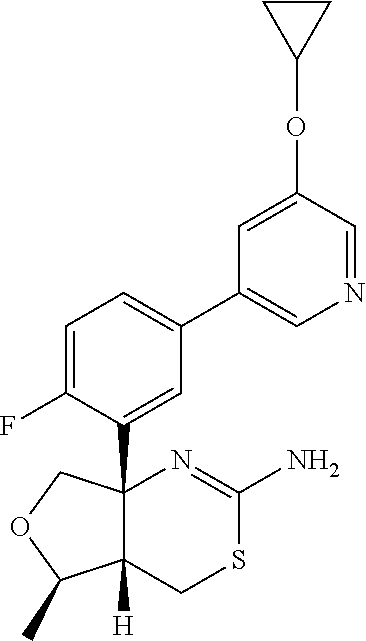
C1=C(F)C(C23C([H])(CSC(N)=N2)C(C)OC3)=CC(C2=CN=CC(OC3CC3)=C2)=C1
